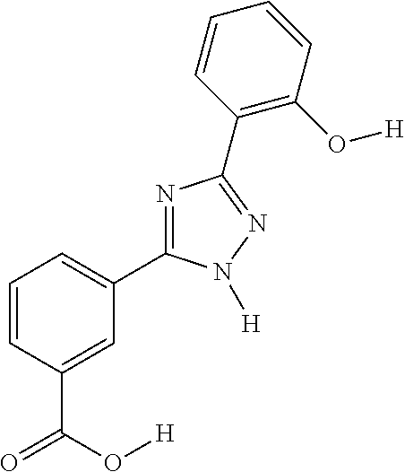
N1=C(C2=CC=CC(C(O[H])=O)=C2)N([H])N=C1C1=C(O[H])C=CC=C1
